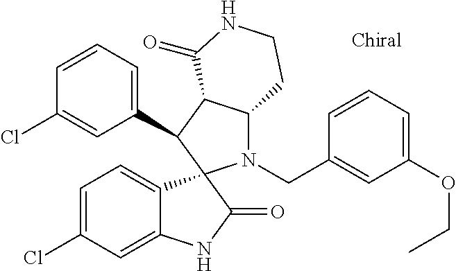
C1(C2C3C(N(CC4=CC(OCC)=CC=C4)C24C2=CC=C(Cl)C=C2NC4=O)CCNC3=O)=CC=CC(Cl)=C1
